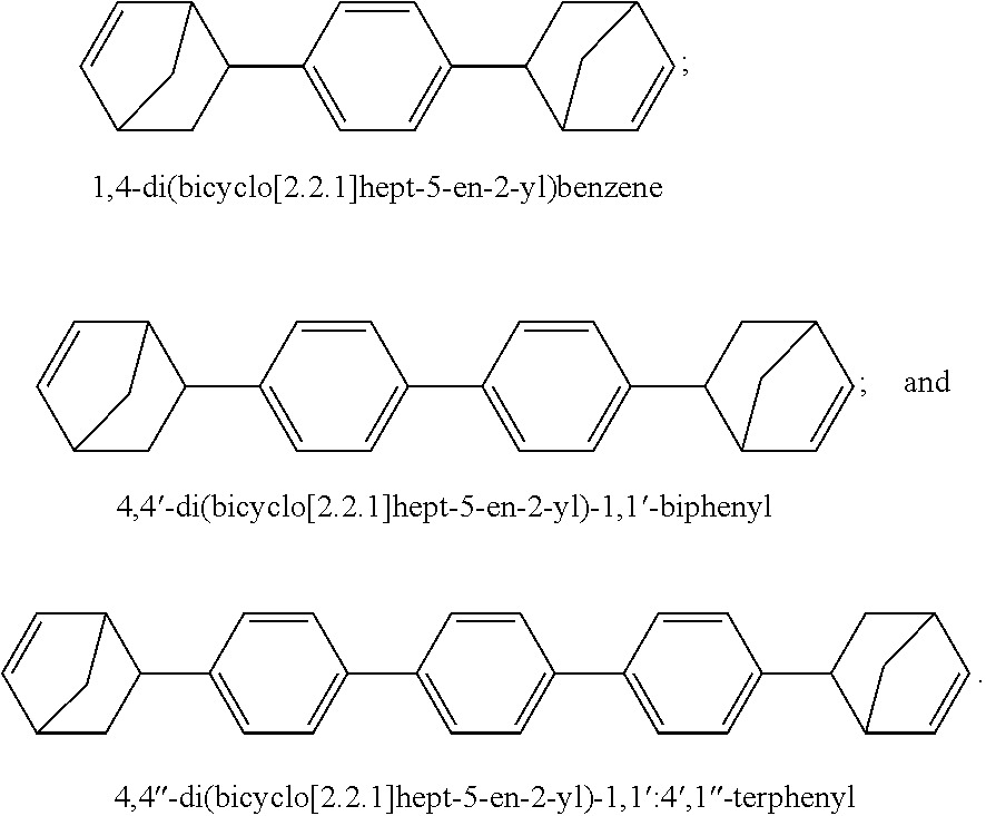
C12CC(C3=CC=C(C4CC5C=CC4C5)C=C3)C(C=C1)C2.C1(C2=CC=C(C3CC4C=CC3C4)C=C2)=CC=C(C2C3C=CC(C2)C3)C=C1.C1(C2=CC=C(C3CC4C=CC3C4)C=C2)=CC=C(C2=CC=C(C3C4C=CC(C3)C4)C=C2)C=C1
